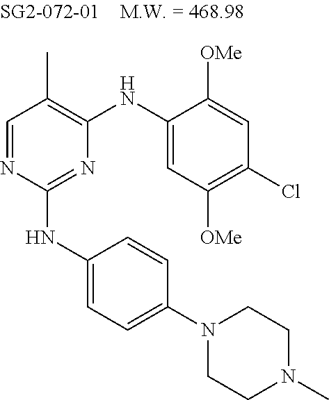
C1=NC(NC2=CC=C(N3CCN(C)CC3)C=C2)=NC(NC2=CC([OMe])=C(Cl)C=C2[OMe])=C1C
